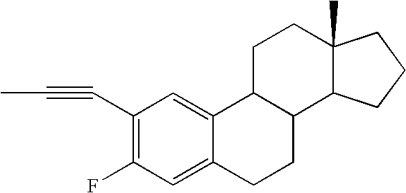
C1(C#CC)=C(F)C=C2C(=C1)C1C(CC2)C2C(C)(CC1)CCC2
